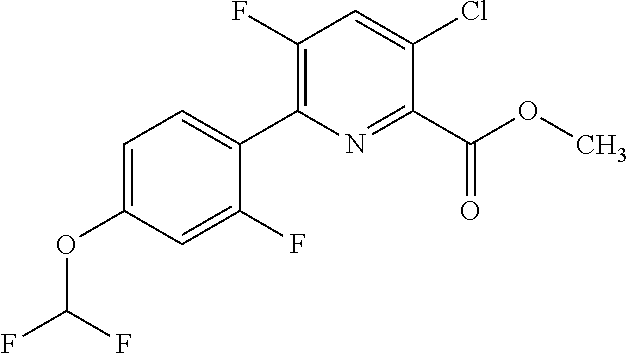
O(C1=CC=C(C2=C(F)C=C(Cl)C(C(OC)=O)=N2)C(F)=C1)C(F)F
